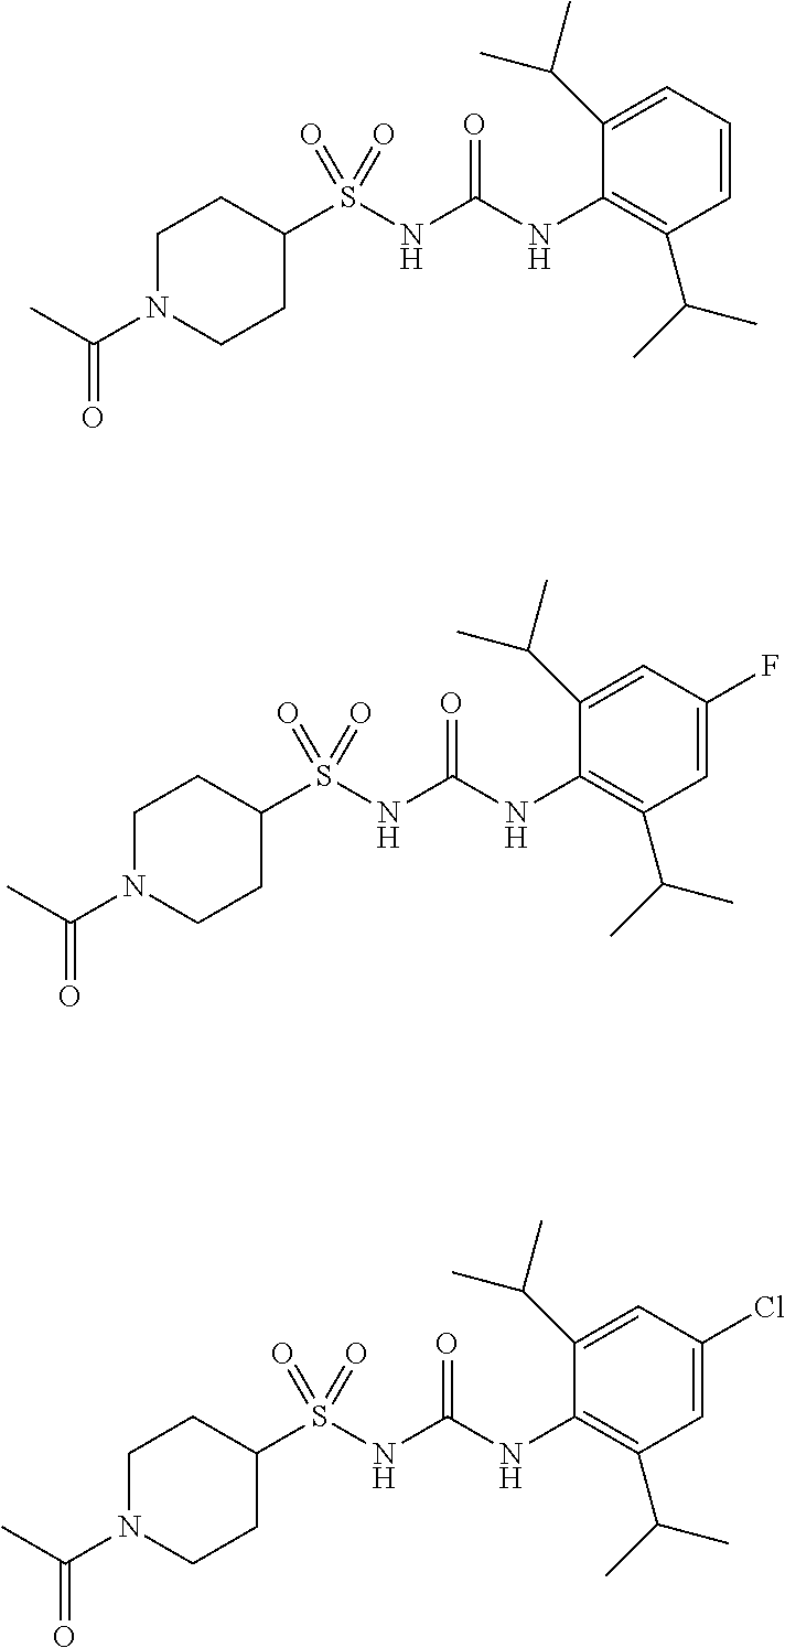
C1(S(NC(NC2=C(C(C)C)C=CC=C2C(C)C)=O)(=O)=O)CCN(C(C)=O)CC1.C1(S(NC(NC2=C(C(C)C)C=C(F)C=C2C(C)C)=O)(=O)=O)CCN(C(C)=O)CC1.C1(S(NC(NC2=C(C(C)C)C=C(Cl)C=C2C(C)C)=O)(=O)=O)CCN(C(C)=O)CC1
